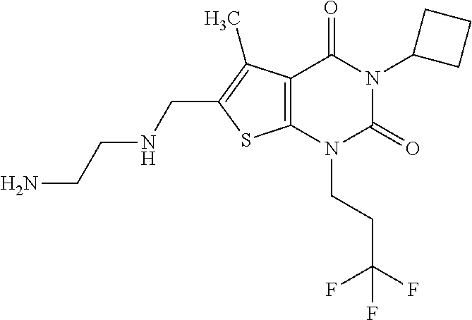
C12=C(N(CCC(F)(F)F)C(=O)N(C3CCC3)C1=O)SC(CNCCN)=C2C
